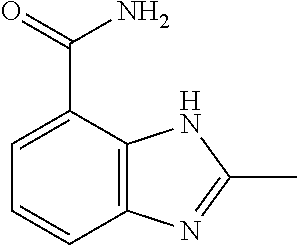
C1=C(C(=O)N)C2=C(C=C1)N=C(C)N2
